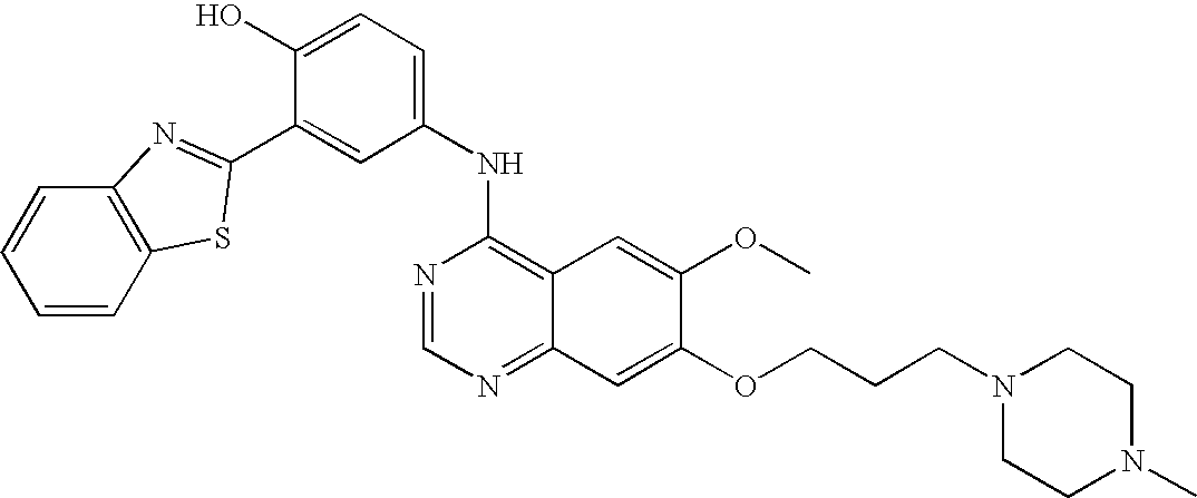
C1(O)=CC=C(NC2=C3C(=NC=N2)C=C(OCCCN2CCN(C)CC2)C(OC)=C3)C=C1C1=NC2=C(C=CC=C2)S1
